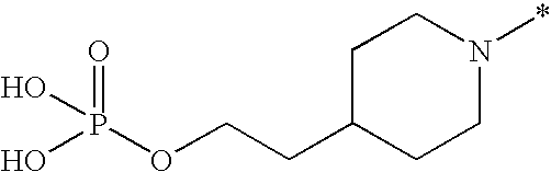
C1C(CCOP(O)(=O)O)CCN(*)C1
